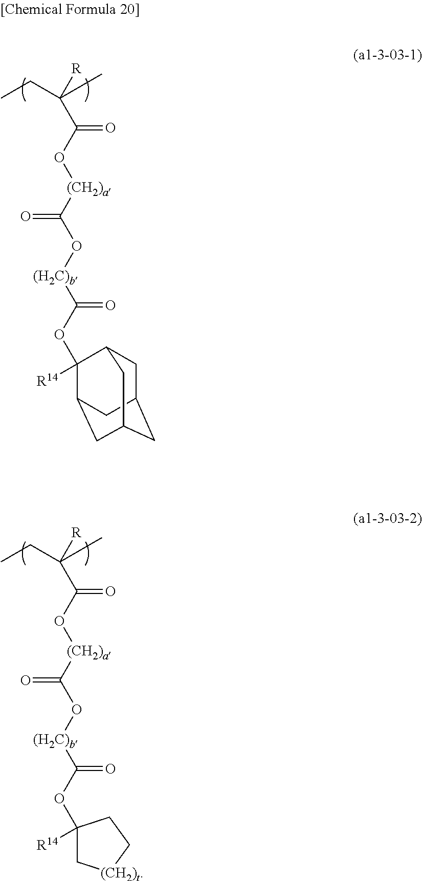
CCC(C)([R])C(O[(CH2)a]C(O[(H2C)b]C(OC1([R14])C2CC3CC(CC1C3)C2)=O)=O)=O.CCC(C)([R])C(O[(CH2)a]C(O[(H2C)b]C(OC1([R14])C[(CH2)t]CC1)=O)=O)=O
